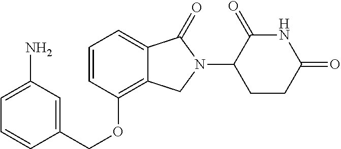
C(OC1=C2C(=CC=C1)C(=O)N(C1C(=O)NC(=O)CC1)C2)C1=CC(N)=CC=C1
